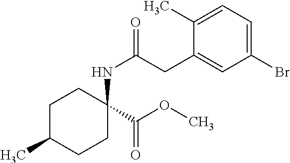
C1C(C)CCC(NC(CC2=CC(Br)=CC=C2C)=O)(C(OC)=O)C1
